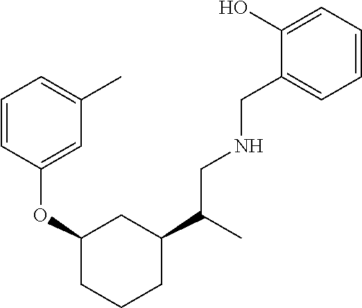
C1=CC(OC2CCCC(C(C)CNCC3=CC=CC=C3O)C2)=CC(C)=C1
